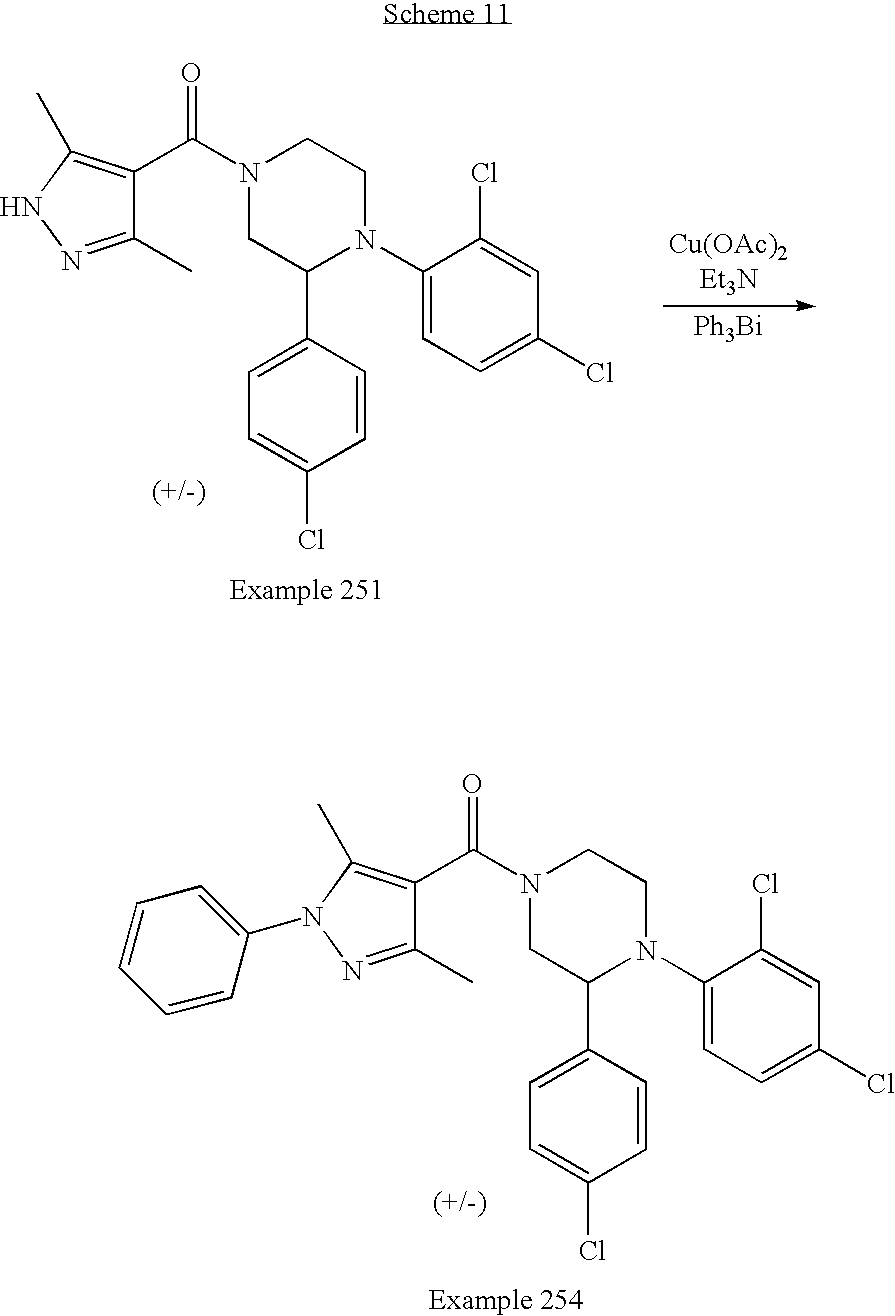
N1(C(=O)C2=C(C)N(C3=CC=CC=C3)N=C2C)CC(C2=CC=C(Cl)C=C2)N(C2=CC=C(Cl)C=C2Cl)CC1.N1(C(=O)C2=C(C)NN=C2C)CC(C2=CC=C(Cl)C=C2)N(C2=CC=C(Cl)C=C2Cl)CC1.[Cu(OAc)2Et3N].[Ph3Bi]
